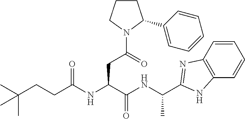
C1=CC2=C(C=C1)NC(C(NC(C(NC(CCC(C)(C)C)=O)CC(N1C(C3=CC=CC=C3)CCC1)=O)=O)C)=N2
